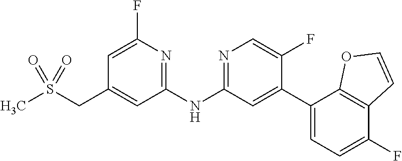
C1(F)=CC(CS(C)(=O)=O)=CC(NC2=NC=C(F)C(C3=CC=C(F)C4=C3OC=C4)=C2)=N1
